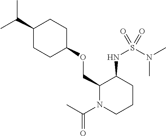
C(C)(C)C1CCC(OCC2N(C(C)=O)CCCC2NS(N(C)C)(=O)=O)CC1
